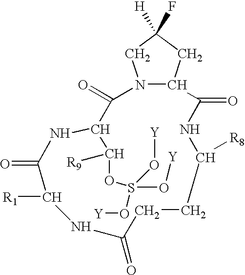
N12C(C(=O)NC([R8])CCC(=O)NC([R1])C(=O)NC(C([R9])OS(O[Y])(O[Y])O[Y])C1=O)CC(F)([H])C2
